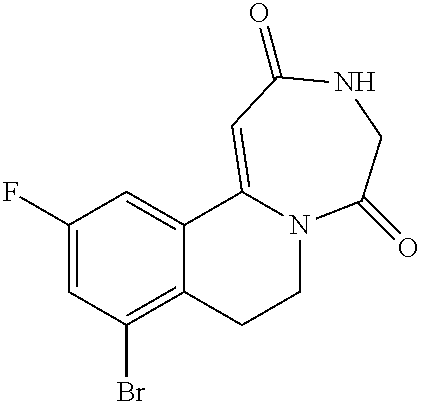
C1C2=C(Br)C=C(F)C=C2C2=CC(=O)NCC(=O)N2C1
